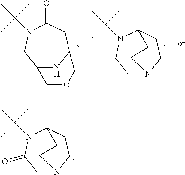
C1N2CCC(N(C(C)(C)C)C1=O)CC2.C1N2CCC(N(C(C)(C)C)C1)CC2.C12NC(CC(=O)N(C(C)(C)C)C1)COC2
